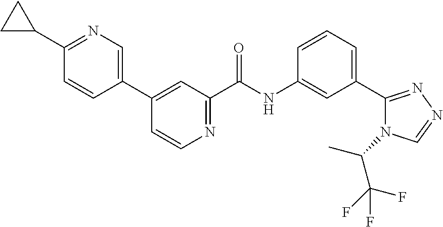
C1(C2=CN=C(C3CC3)C=C2)=CC(C(NC2=CC(C3=NN=CN3C(C)C(F)(F)F)=CC=C2)=O)=NC=C1
